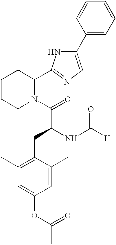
C1CCN(C(=O)C(NC([H])=O)CC2=C(C)C=C(OC(C)=O)C=C2C)C(C2=NC=C(C3=CC=CC=C3)N2)C1
